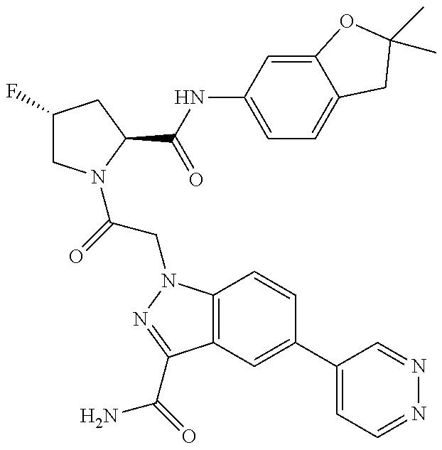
C1(F)CN(C(=O)CN2C3=C(C(C(=O)N)=N2)C=C(C2=CC=NN=C2)C=C3)C(C(NC2=CC=C3C(=C2)OC(C)(C)C3)=O)C1
